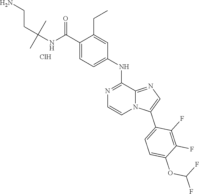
C1=CN=C(NC2=CC=C(C(NC(CCN)(C)C)=O)C(CC)=C2)C2=NC=C(C3=CC=C(OC(F)F)C(F)=C3F)N12.Cl
